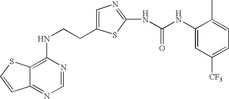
C(CNC1=C2C(=NC=N1)C=CS2)C1=CN=C(NC(=O)NC2=CC([CF3])=CC=C2C)S1
